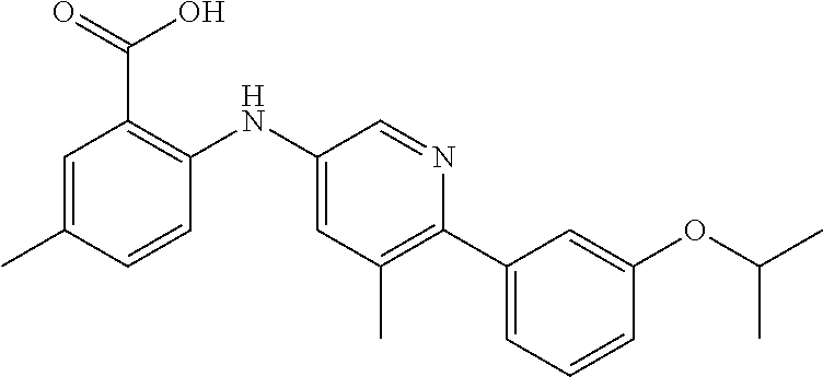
C1=C(C)C=CC(NC2=CC(C)=C(C3=CC=CC(OC(C)C)=C3)N=C2)=C1C(=O)O
